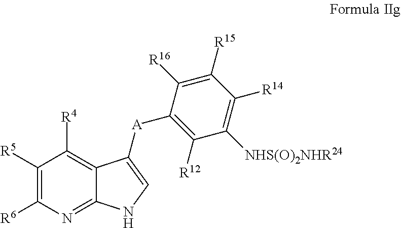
C1([R5])=C([R6])N=C2C(=C1[R4])C([A]C1=C([R12])C([NHS(O)2NHR24])=C([R14])C([R15])=C1[R16])=CN2
